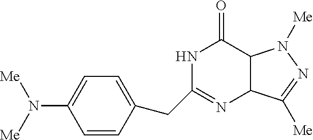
C1=CC(CC2=NC3C(C(=O)N2)N([Me])N=C3[Me])=CC=C1N([Me])[Me]
